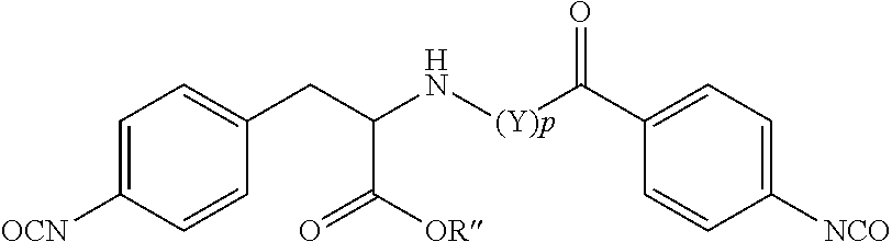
C(C([OR])=O)(CC1=CC=C([OCN])C=C1)N[(Y)p]C(C1=CC=C([NCO])C=C1)=O
